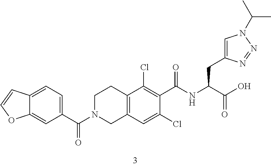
C12=C(C=C(Cl)C(C(=O)NC(CC3=CN(C(C)C)N=N3)C(=O)O)=C1Cl)CN(C(=O)C1=CC=C3C(=C1)OC=C3)CC2
